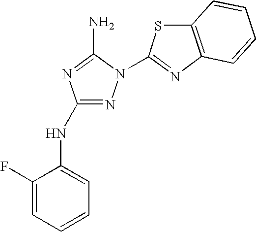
N1=C(NC2=CC=CC=C2F)N=C(N)N1C1=NC2=C(S1)C=CC=C2
